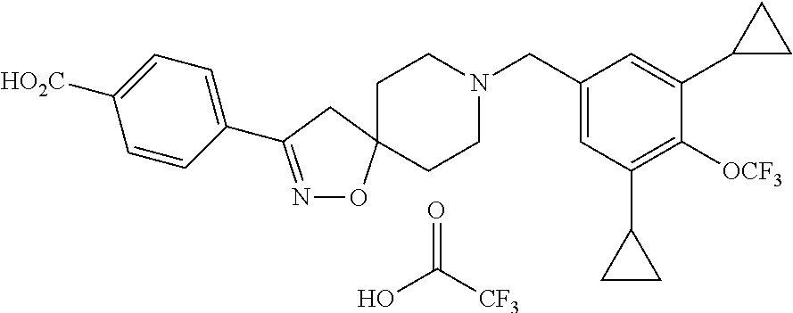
O=C(O)[CF3].C1=CC(C2=NOC3(C2)CCN(CC2=CC(C4CC4)=C([OCF3])C(C4CC4)=C2)CC3)=CC=C1[HO2C]
